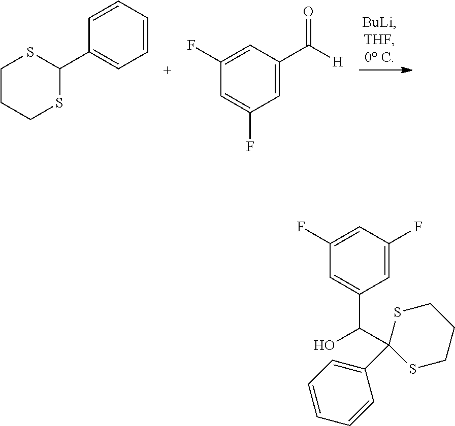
C1=CC=CC=C1C1SCCCS1.C1(F)=CC(C([H])=O)=CC(F)=C1.C(C1=CC(F)=CC(F)=C1)(C1(C2=CC=CC=C2)SCCCS1)O
